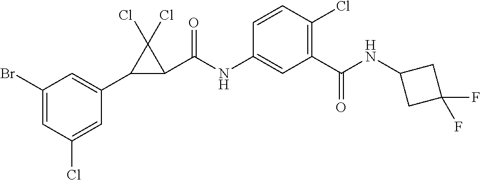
C1(Br)=CC(Cl)=CC(C2C(C(NC3=CC(C(=O)NC4CC(F)(F)C4)=C(Cl)C=C3)=O)C2(Cl)Cl)=C1
